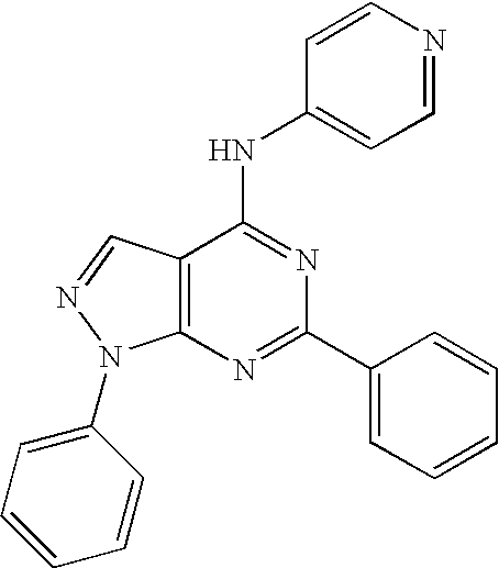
C12=C(C(NC3=CC=NC=C3)=NC(C3=CC=CC=C3)=N1)C=NN2C1=CC=CC=C1
